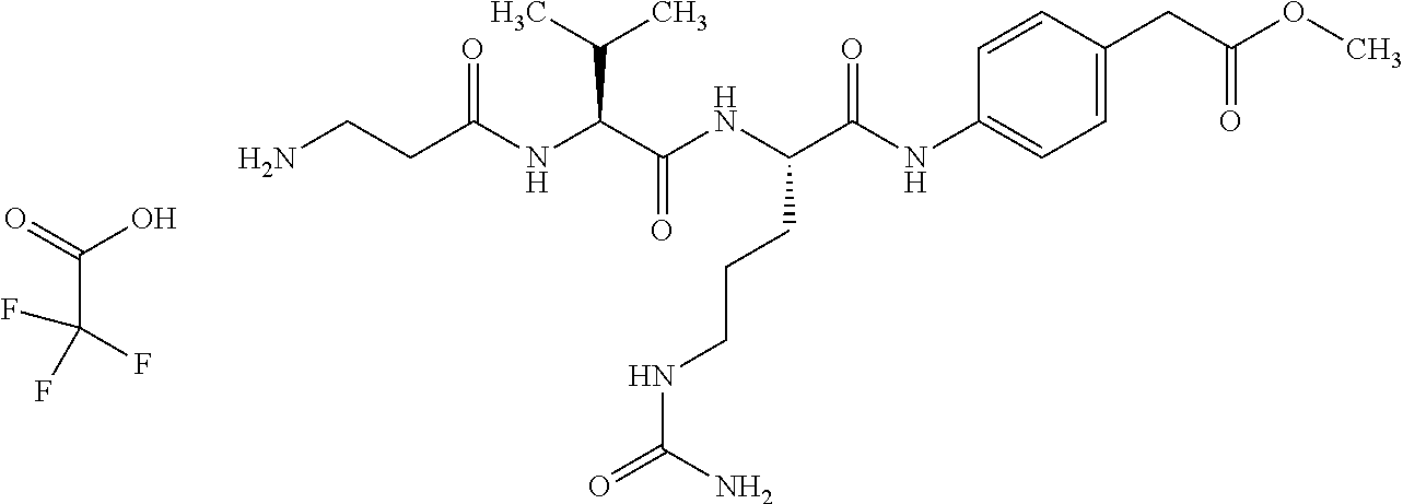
C(C(=O)O)(F)(F)F.C1=CC(CC(OC)=O)=CC=C1NC(C(NC(C(NC(CCN)=O)C(C)C)=O)CCCNC(=O)N)=O
